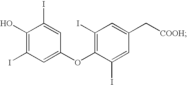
C1(O)=C(I)C=C(OC2=C(I)C=C(C[COOH])C=C2I)C=C1I
